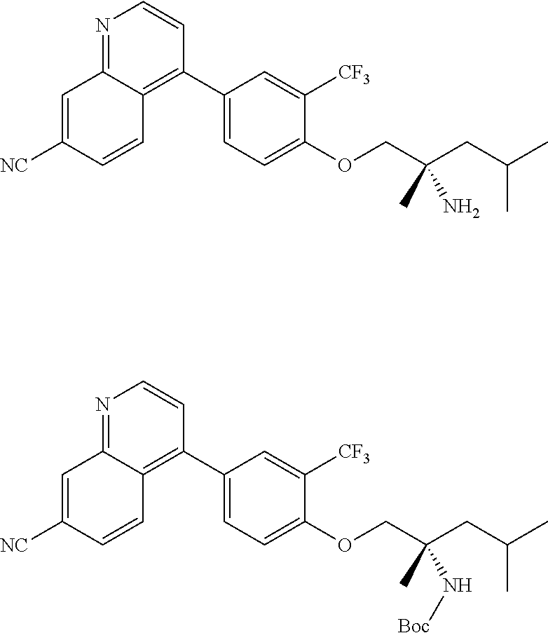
N1=C2C(=C(C3=CC=C(OCC(CC(C)C)(N)C)C([CF3])=C3)C=C1)C=CC([NC])=C2.N1=C2C(=C(C3=CC=C(OCC(CC(C)C)(N[Boc])C)C([CF3])=C3)C=C1)C=CC([NC])=C2
